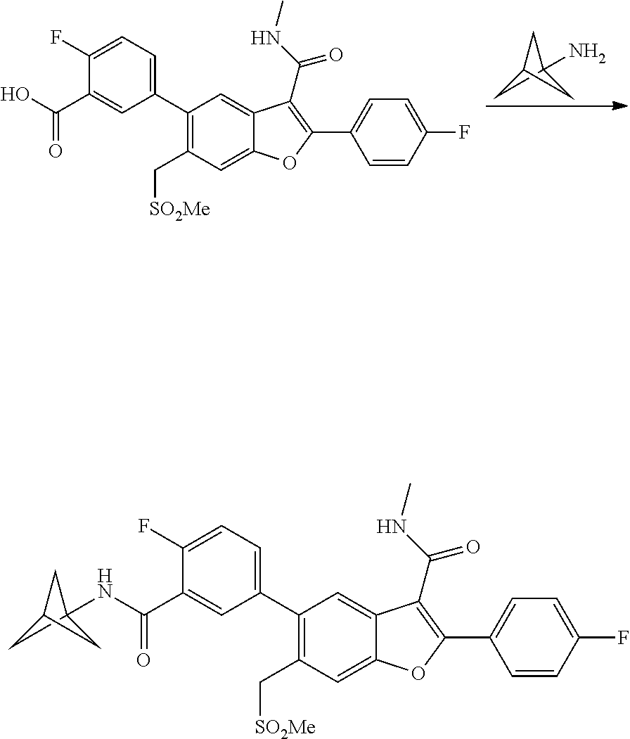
C1C2(N)CC1C2.C1(C2=CC=C(F)C(C(O)=O)=C2)=C(C[SO2Me])C=C2C(=C1)C(C(NC)=O)=C(C1=CC=C(F)C=C1)O2.C1(C2=CC=C(F)C(C(=O)NC34CC(C3)C4)=C2)=C(C[SO2Me])C=C2C(=C1)C(C(NC)=O)=C(C1=CC=C(F)C=C1)O2
